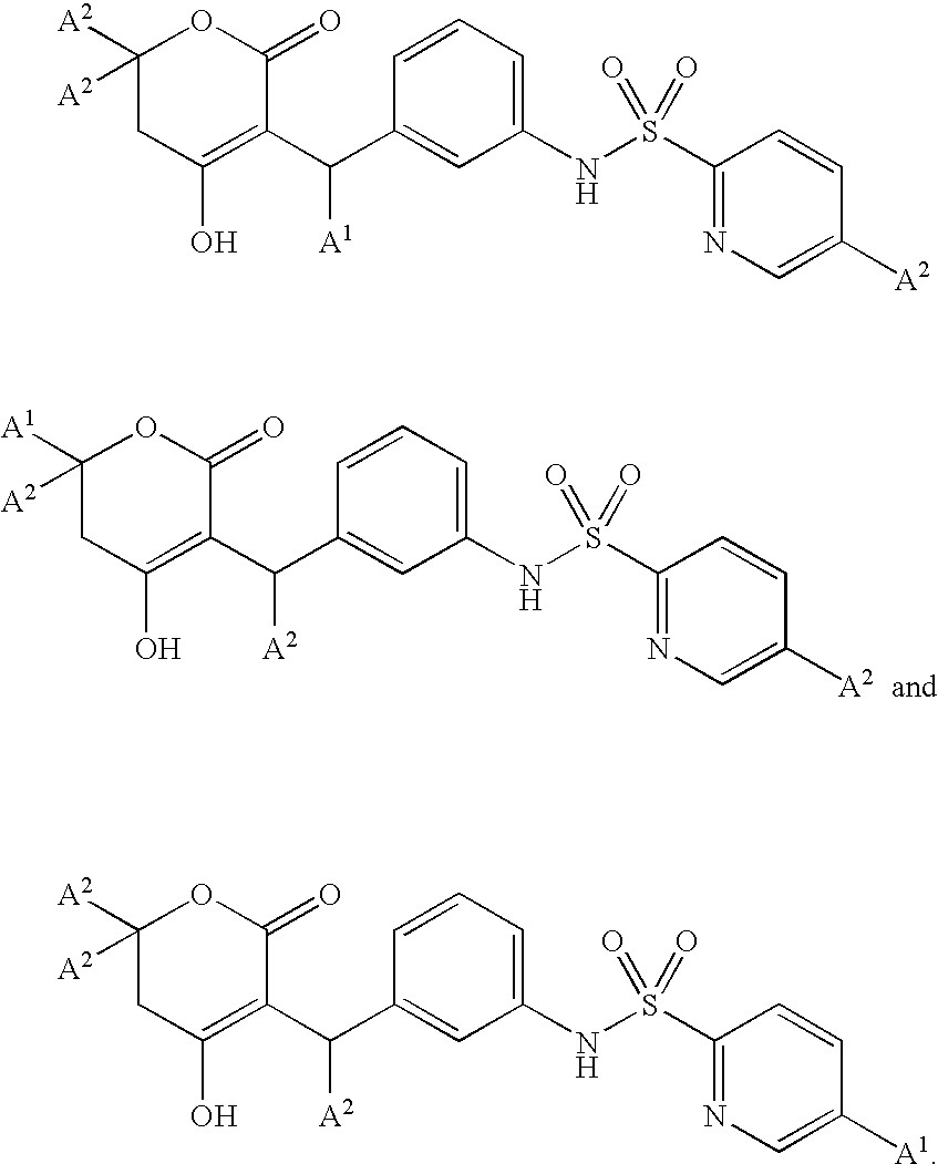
C1([A1])([A2])CC(O)=C(C(C2=CC(NS(C3=NC=C([A2])C=C3)(=O)=O)=CC=C2)[A2])C(=O)O1.C1([A2])([A2])CC(O)=C(C(C2=CC(NS(C3=NC=C([A2])C=C3)(=O)=O)=CC=C2)[A1])C(=O)O1.C1([A2])([A2])CC(O)=C(C(C2=CC(NS(C3=NC=C([A1])C=C3)(=O)=O)=CC=C2)[A2])C(=O)O1
